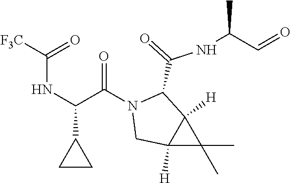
C(C(=O)N1CC2([H])C([H])(C1C(NC(C=O)C)=O)C2(C)C)(C1CC1)NC(=O)[F3C]
